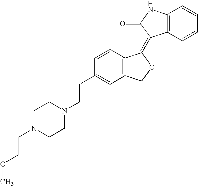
C12=C(C=CC=C1)C(=C1C3=C(CO1)C=C(CCN1CCN(CCOC)CC1)C=C3)C(=O)N2
